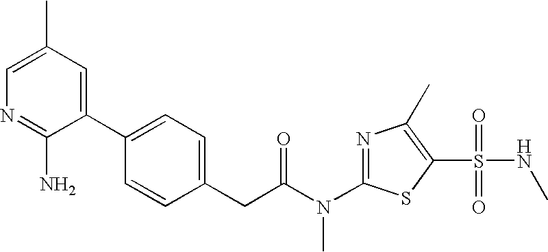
C1=C(C)C=C(C2=CC=C(CC(N(C3=NC(C)=C(S(=O)(NC)=O)S3)C)=O)C=C2)C(N)=N1
